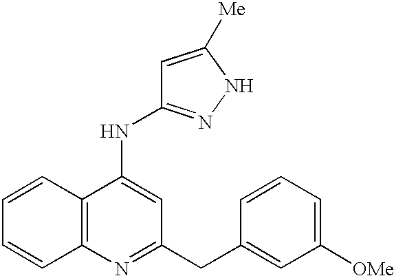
C12=C(C(NC3=NNC([Me])=C3)=CC(CC3=CC([OMe])=CC=C3)=N1)C=CC=C2
